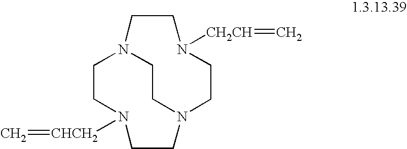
C1CN2CCN([CH2CH]=C)CCN1CCN([CHCH2]=C)CC2
